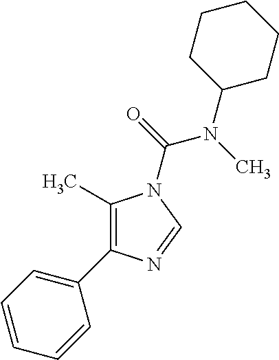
C1(C)=C(C2=CC=CC=C2)N=CN1C(N(C1CCCCC1)C)=O
